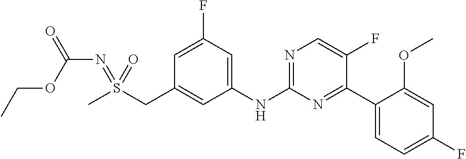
C1=C(F)C=C(NC2=NC=C(F)C(C3=CC=C(F)C=C3OC)=N2)C=C1CS(C)(=NC(=O)OCC)=O
